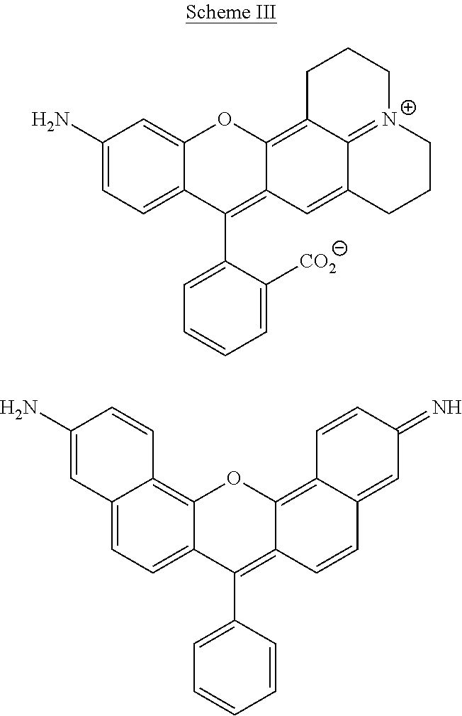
C1(N)=CC=C2C(=C1)OC1=C3C4=[N+](CCCC4=CC1=C2C1=CC=CC=C1[CO2])CCC3.C12=CC=C3C(=C1C=CC(N)=C2)OC1=C2C(=CC(=N)C=C2)C=CC1=C3C1=CC=CC=C1
